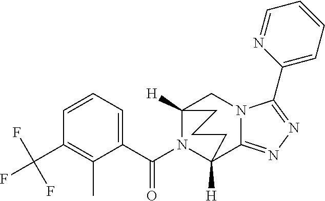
C1=CC=C(C(N2C3([H])C4=NN=C(C5=CC=CC=N5)N4CC2([H])CCC3)=O)C(C)=C1C(F)(F)F
